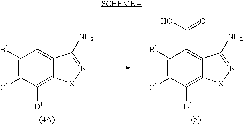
C1([D1])=C2C(=C(I)C([B1])=C1[C1])C(N)=N[X]2.C1([D1])=C2C(=C(C(O)=O)C([B1])=C1[C1])C(N)=N[X]2
